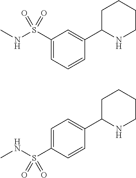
C1=C(S(NC)(=O)=O)C=C(C2CCCCN2)C=C1.C1=CC(C2CCCCN2)=CC=C1S(NC)(=O)=O
